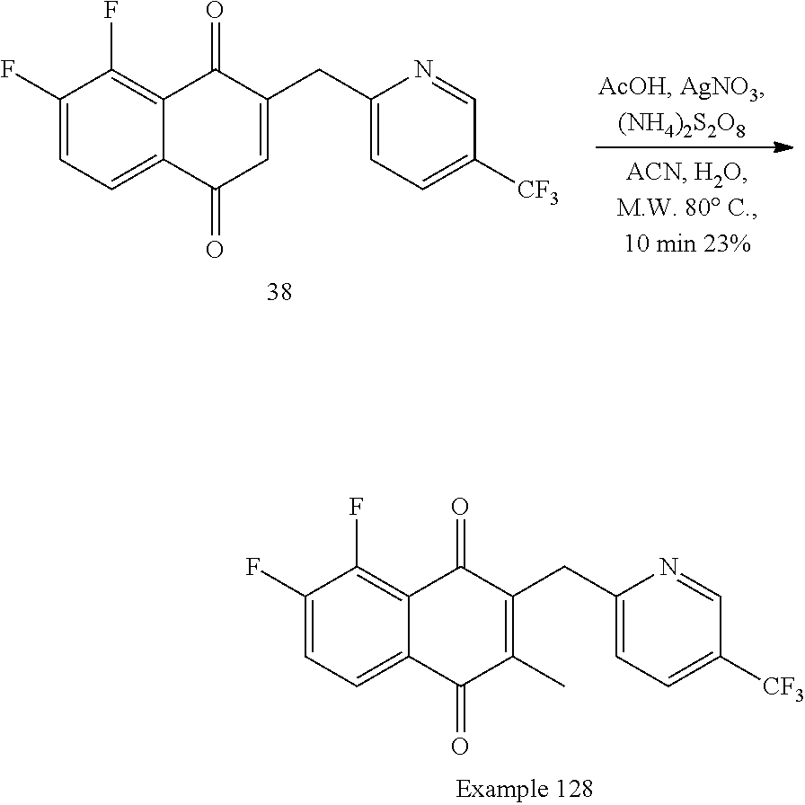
C1(F)=CC=C2C(=C1F)C(=O)C(CC1=CC=C([CF3])C=N1)=C(C)C2=O.C1(F)=CC=C2C(=C1F)C(=O)C(CC1=CC=C([CF3])C=N1)=CC2=O
